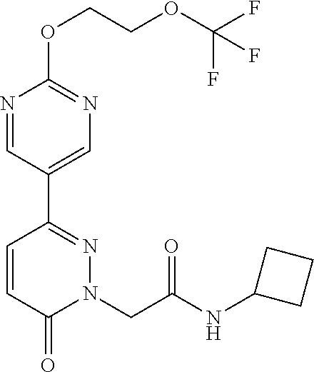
N1=CC(C2=NN(CC(NC3CCC3)=O)C(=O)C=C2)=CN=C1OCCOC(F)(F)F
